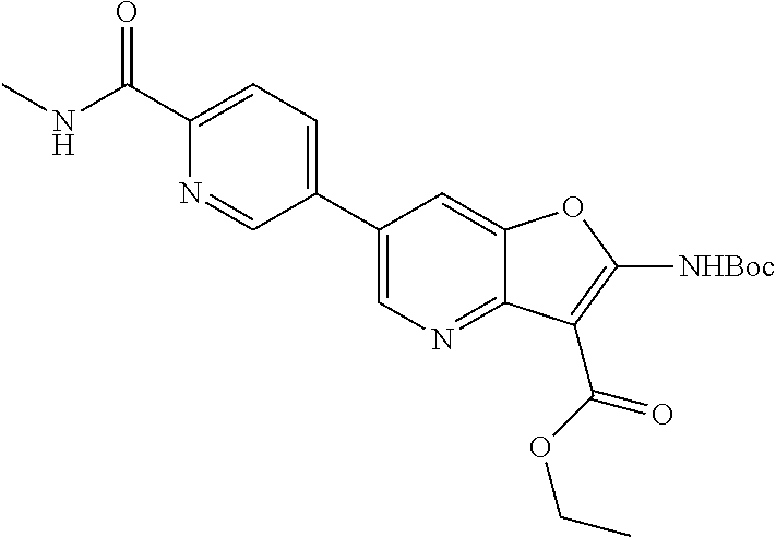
C1(C2=CN=C3C(=C2)OC([NHBoc])=C3C(=O)OCC)=CC=C(C(NC)=O)N=C1
